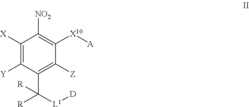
C1([X])=C([Y])C(C([L1][D])([R])[R])=C([Z])C([X10][A])=C1[NO2]
